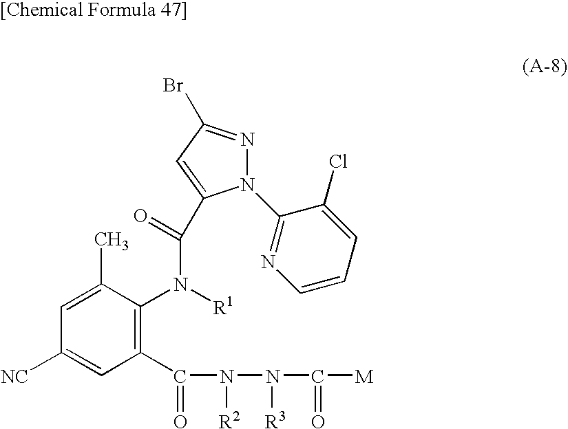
C1(C(=O)N(N(C([M])=O)[R3])[R2])=C(N([R1])C(=O)C2=CC(Br)=NN2C2=NC=CC=C2Cl)C(C)=CC([NC])=C1
